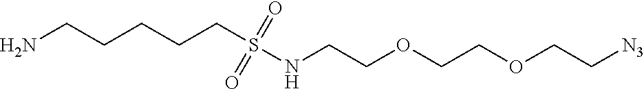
NCCCCCS(NCCOCCOCC[N3])(=O)=O
